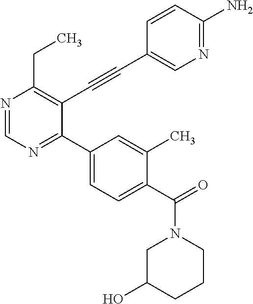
N1=CN=C(C2=CC=C(C(=O)N3CC(O)CCC3)C(C)=C2)C(C#CC2=CN=C(N)C=C2)=C1CC
